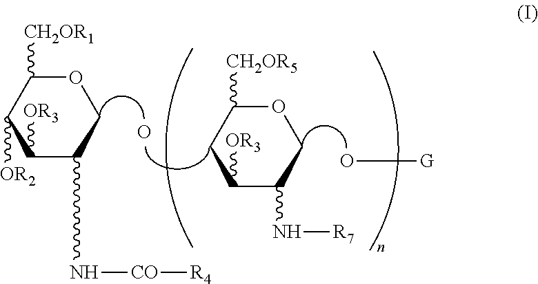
C1([OR3])C(N[CO][R4])COC([CH2OR1])C1[OR2].O.C1([OR3])C(N[R7])COC([CH2OR5])C1.O[G]
